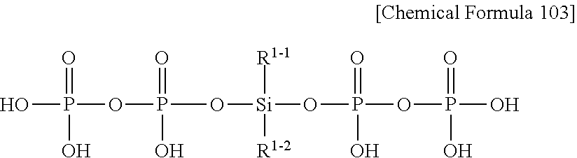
O=P(OP(=O)(O)O)(O)O[Si]([R1-1])(OP(=O)(OP(=O)(O)O)O)[R1-2]
